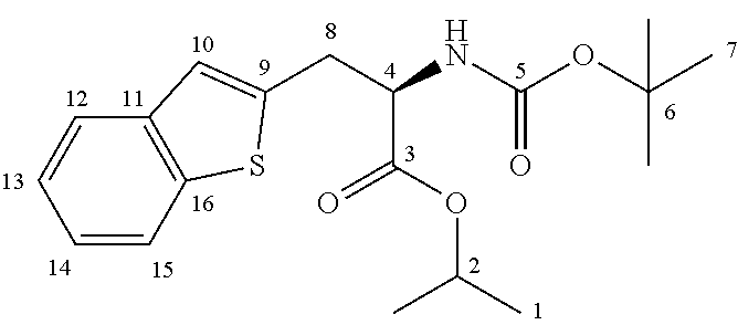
C1=CC2=C(C=C1)C=C(CC(NC(OC(C)(C)C)=O)C(OC(C)C)=O)S2
